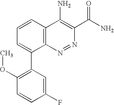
C1=CC2=C(C(C3=C(OC)C=CC(F)=C3)=C1)N=NC(C(N)=O)=C2N
